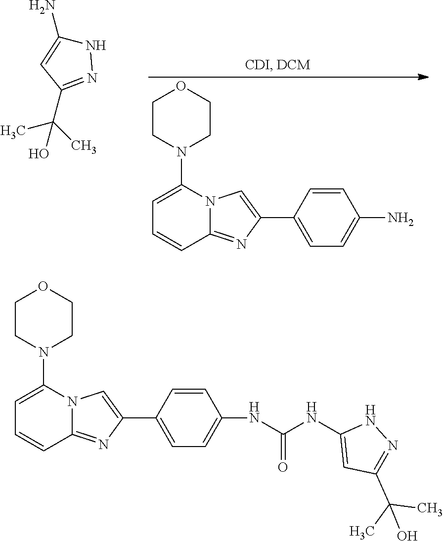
CC(C)(C1=NNC(N)=C1)O.C1=C(N2CCOCC2)N2C(=NC(C3=CC=C(N)C=C3)=C2)C=C1.C1=C(N2CCOCC2)N2C(=NC(C3=CC=C(NC(NC4=CC(C(C)(C)O)=NN4)=O)C=C3)=C2)C=C1
